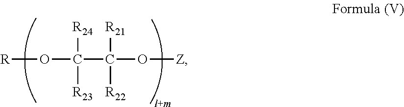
C(C(O[Z])([R22])[R21])(O[R])([R24])[R23]
